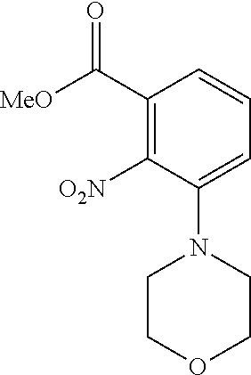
C1(C([MeO])=O)=C([O2N])C(N2CCOCC2)=CC=C1
